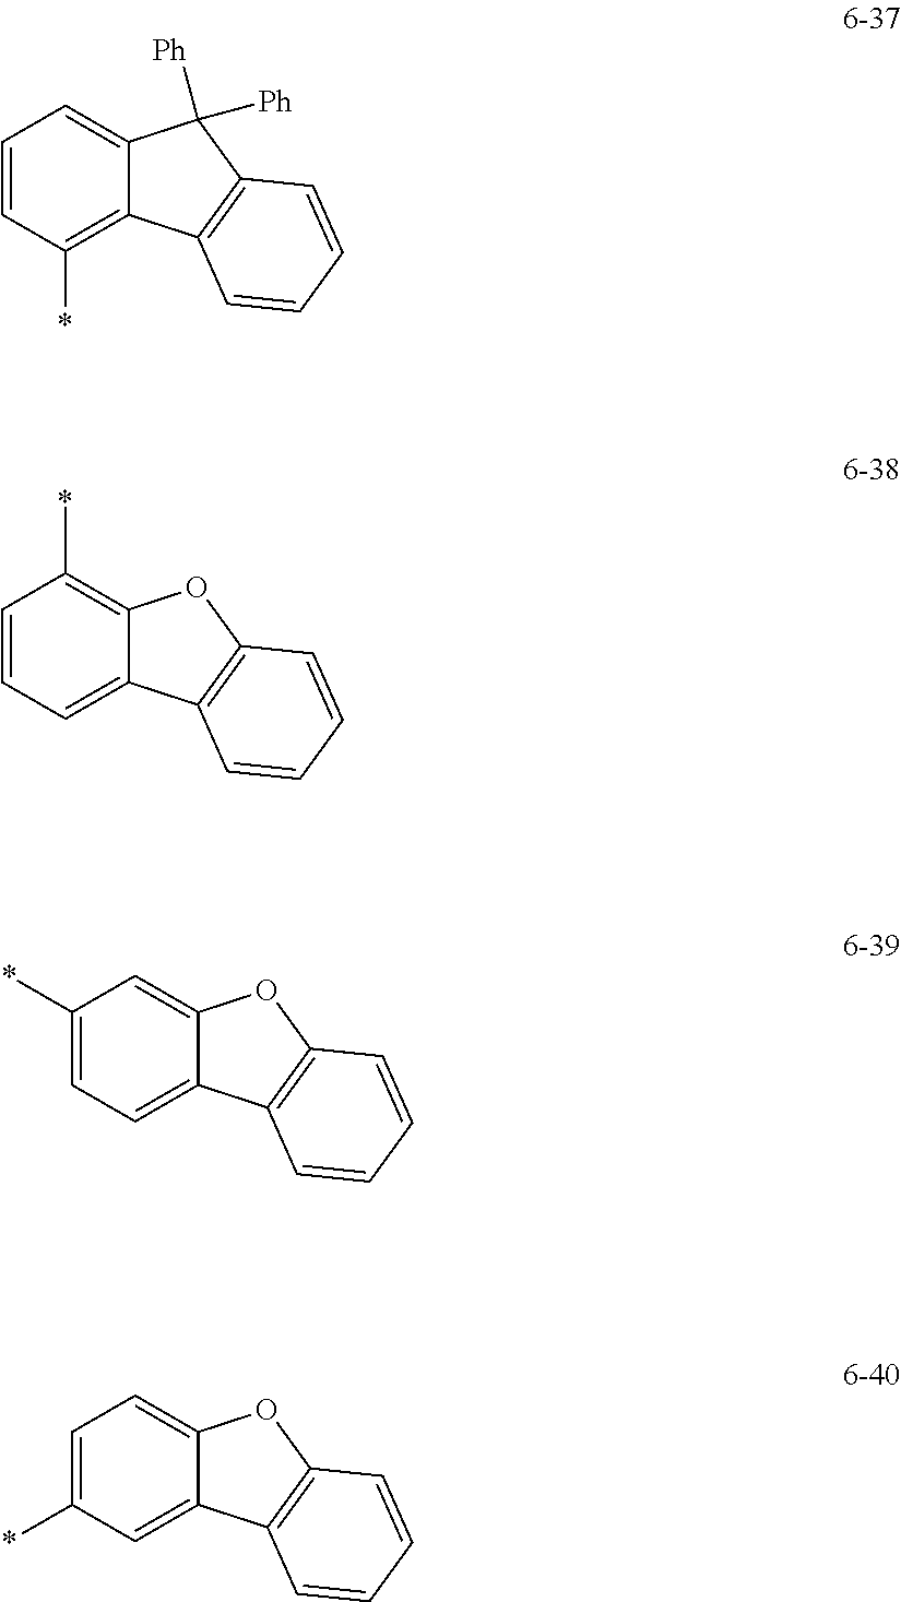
C1=CC(*)=C2C(=C1)C([Ph])([Ph])C1=C2C=CC=C1.C1=CC=C2C(=C1*)OC1=C2C=CC=C1.C1(*)=CC=C2C(=C1)OC1=C2C=CC=C1.C1=C(*)C=C2C(=C1)OC1=C2C=CC=C1
